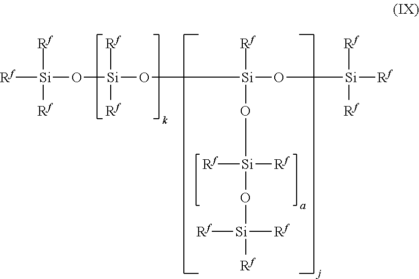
[Rf][Si]([Rf])([Rf])O[Si]([Rf])([Rf])O[Si]([Rf])(O[Si]([Rf])(O[Si]([Rf])([Rf])[Rf])[Rf])O[Si]([Rf])([Rf])[Rf]
